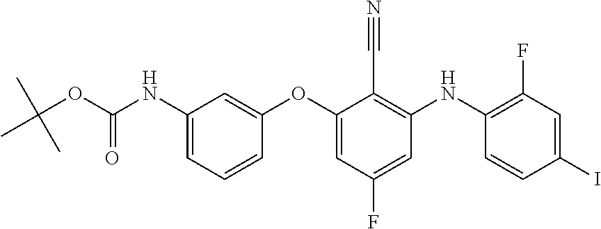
C1(NC(OC(C)(C)C)=O)=CC=CC(OC2=CC(F)=CC(NC3=C(F)C=C(I)C=C3)=C2C#N)=C1
